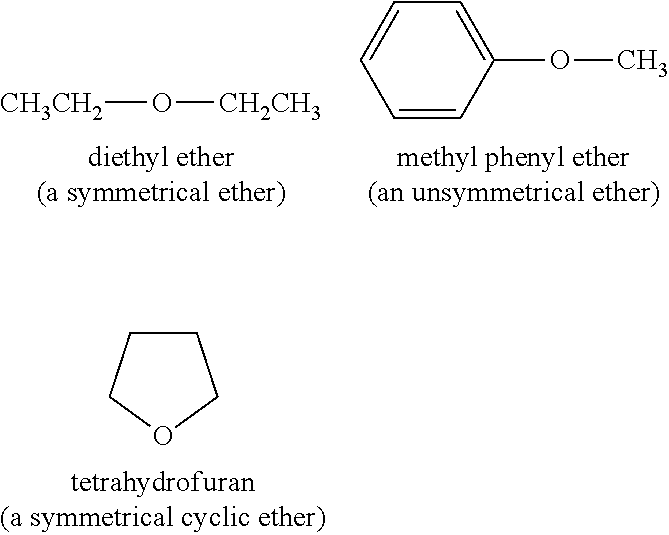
C1CCOC1.[CH3CH2]O[CH2CH3].C1=CC(OC)=CC=C1
